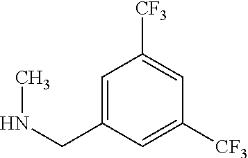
C1=C(CNC)C=C([CF3])C=C1[CF3]
